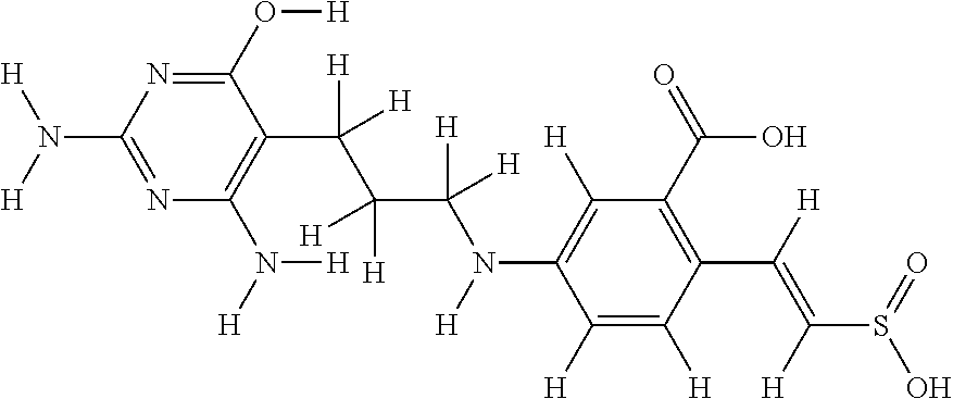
N1=C(N([H])[H])N=C(O[H])C(C(C([H])([H])C([H])([H])N([H])C2=C([H])C(C(O)=O)=C(C([H])=C(S(=O)O)[H])C([H])=C2[H])([H])[H])=C1N([H])[H]
